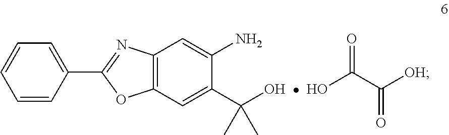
C1=CC(C2=NC3=C(O2)C=C(C(O)(C)C)C(N)=C3)=CC=C1.OC(C([OH])=O)=O
